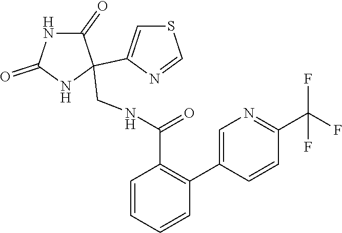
C1=CC=CC(C2=CN=C(C(F)(F)F)C=C2)=C1C(NCC1(C2=CSC=N2)C(=O)NC(=O)N1)=O
